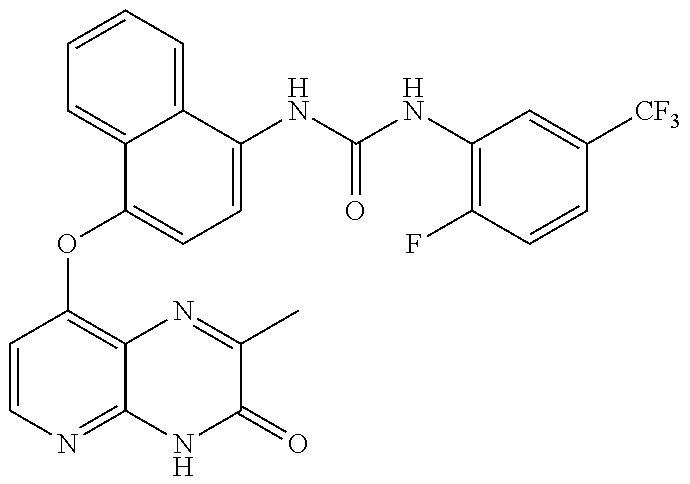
C1=CN=C2C(=C1OC1=CC=C(NC(=O)NC3=C(F)C=CC([CF3])=C3)C3=CC=CC=C13)N=C(C)C(=O)N2
